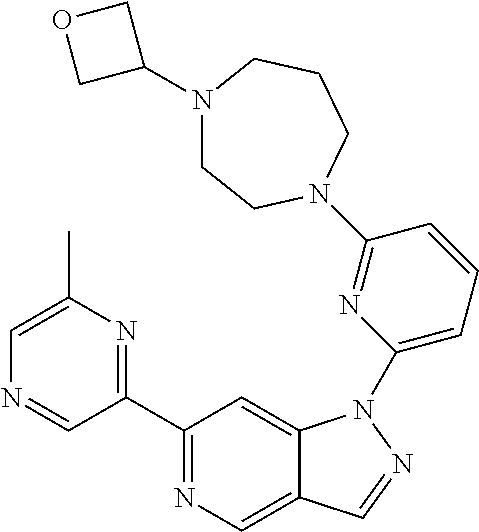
C1(C2=NC(C)=CN=C2)=NC=C2C(=C1)N(C1=CC=CC(N3CCN(C4COC4)CCC3)=N1)N=C2
